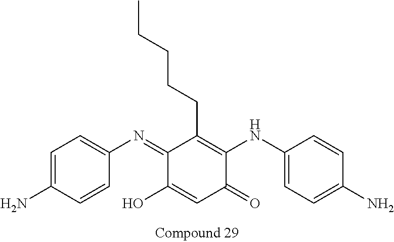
C1=C(N)C=CC(N=C2C(O)=CC(=O)C(NC3=CC=C(N)C=C3)=C2CCCCC)=C1
